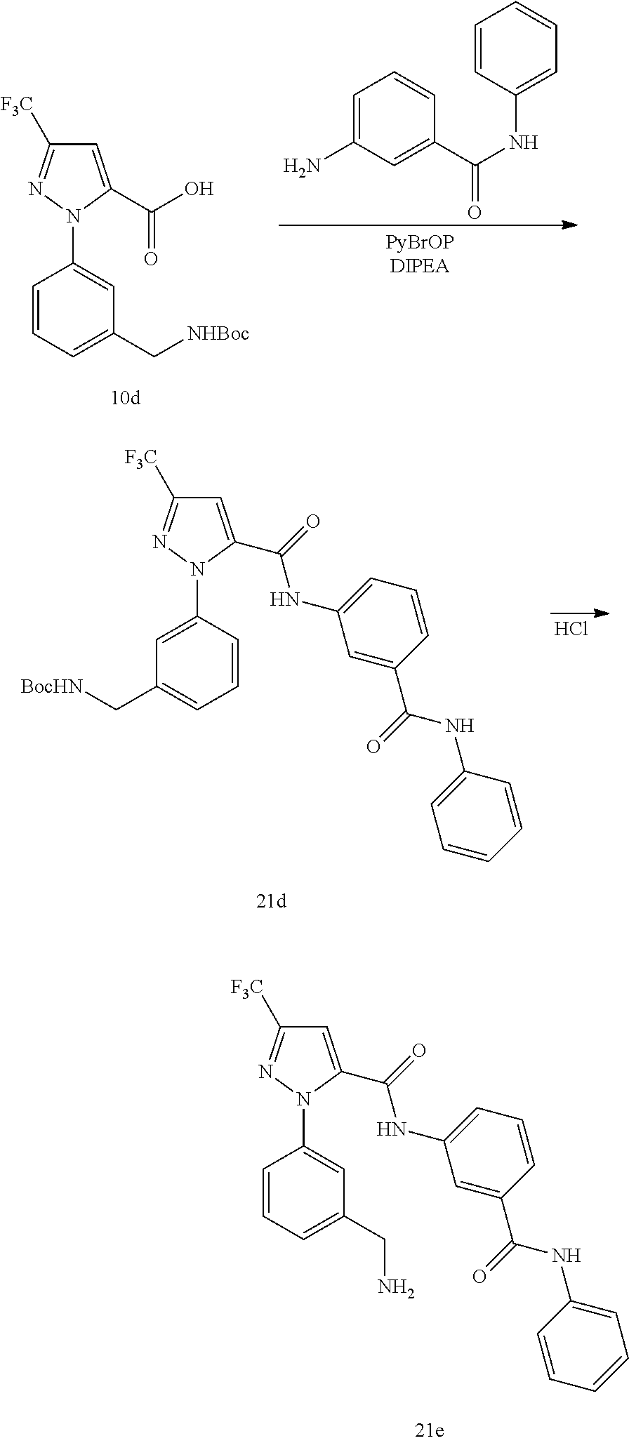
C1=C(C(O)=O)N(C2=CC(C[NHBoc])=CC=C2)N=C1[F3C].C1=C(N)C=C(C(NC2=CC=CC=C2)=O)C=C1.C1=C(C(=O)NC2=CC=CC(C(=O)NC3=CC=CC=C3)=C2)N(C2=CC(C[BocHN])=CC=C2)N=C1[F3C].Cl.C1=C(C(=O)NC2=CC=CC(C(=O)NC3=CC=CC=C3)=C2)N(C2=CC(CN)=CC=C2)N=C1[F3C]
